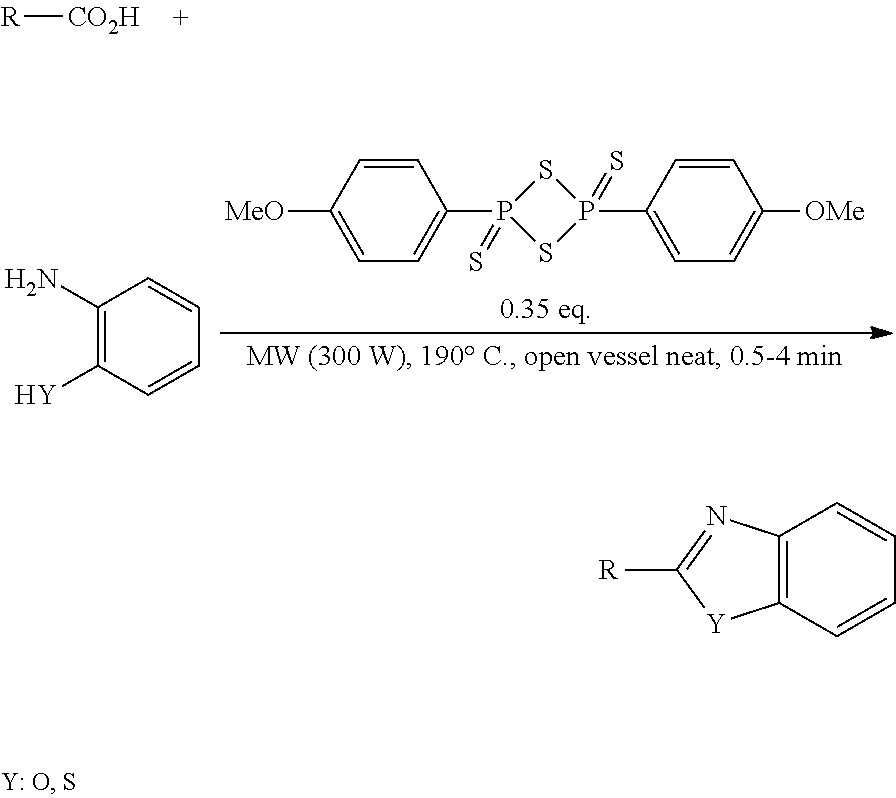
[R][CO2H].[MeO]C1=CC=C(P2(=S)SP(=S)(C3=CC=C([OMe])C=C3)S2)C=C1.C1(N)=C([Y])C=CC=C1.C12=C(C=CC=C1)[Y]C([R])=N2
